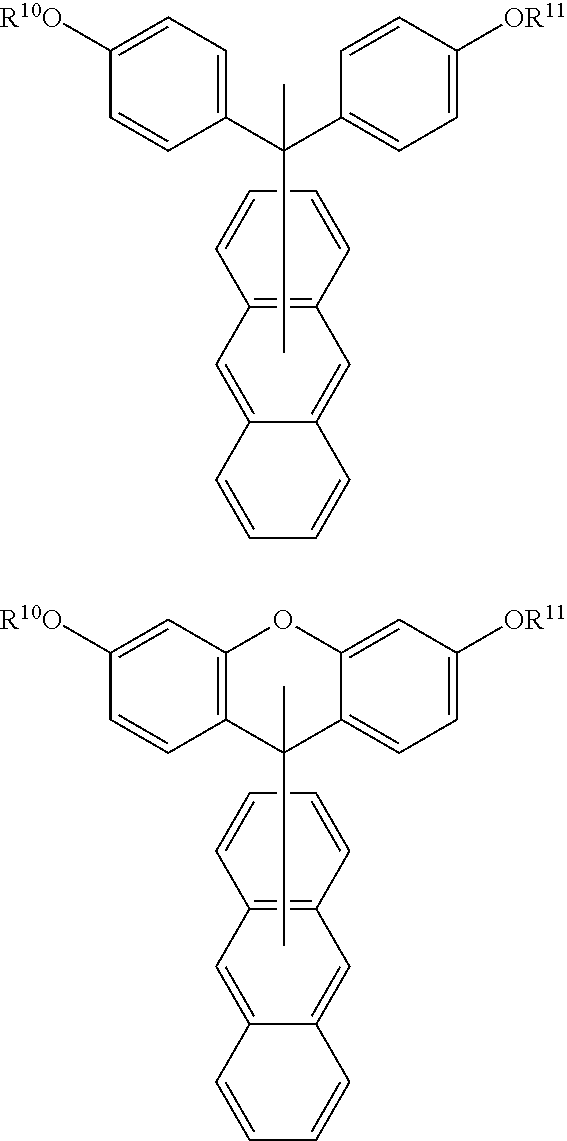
C12=C(C=CC=C1)C=C1C(=C2)C=CC=C1.C1(C(C2=CC=C([OR11])C=C2)(C)C)=CC=C([R10O])C=C1.C12=C(C=CC=C1)C=C1C(=C2)C=CC=C1.C12=C(C=C([R10O])C=C1)OC1=CC([OR11])=CC=C1C2(C)C
